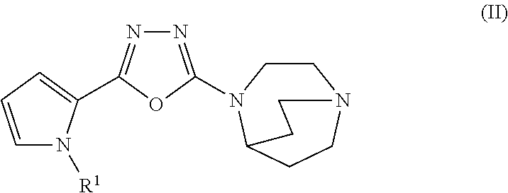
N1=C(N2CCN3CCC2CC3)OC(C2=CC=CN2[R1])=N1
